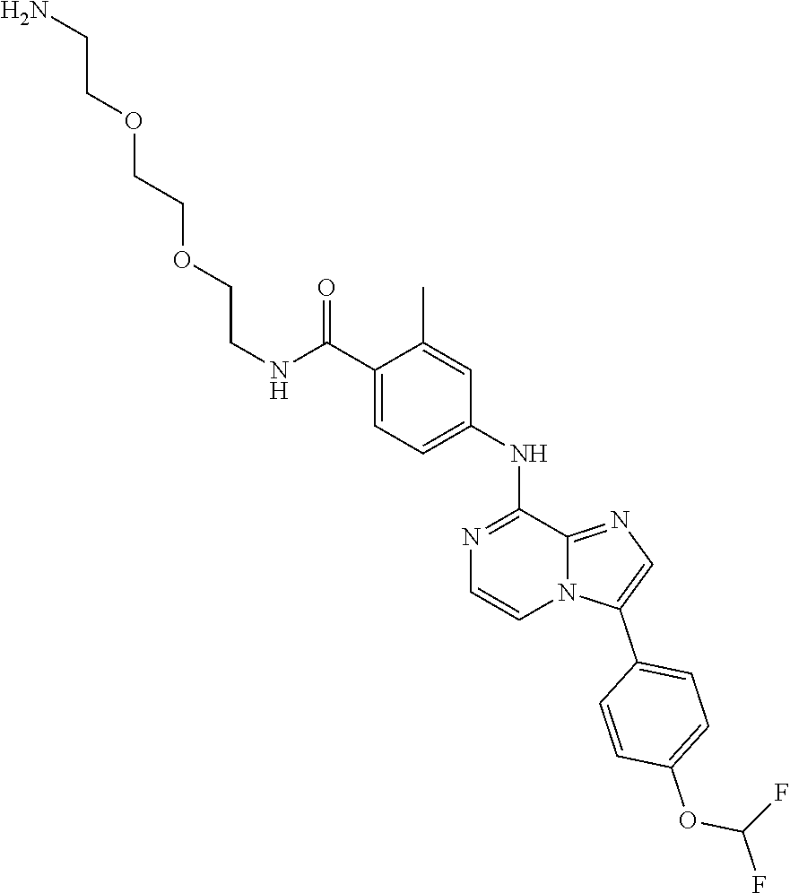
C1=C(C(NCCOCCOCCN)=O)C(C)=CC(NC2=NC=CN3C2=NC=C3C2=CC=C(OC(F)F)C=C2)=C1
